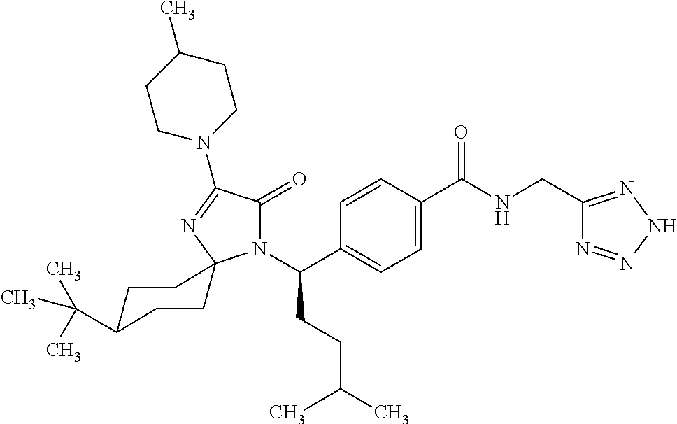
N1(C(C2=CC=C(C(NCC3=NNN=N3)=O)C=C2)CCC(C)C)C(=O)C(N2CCC(C)CC2)=NC12CCC(C(C)(C)C)CC2
